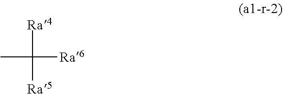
CC([Ra4])([Ra5])[Ra6]
